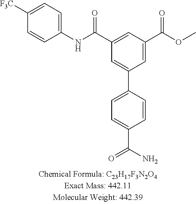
C(C1=CC(C(OC)=O)=CC(C2=CC=C(C(N)=O)C=C2)=C1)(NC1=CC=C([F3C])C=C1)=O
